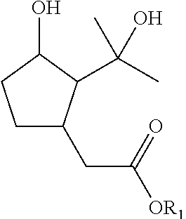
C1CC(O)C(C(C)(C)O)C1CC([OR1])=O
